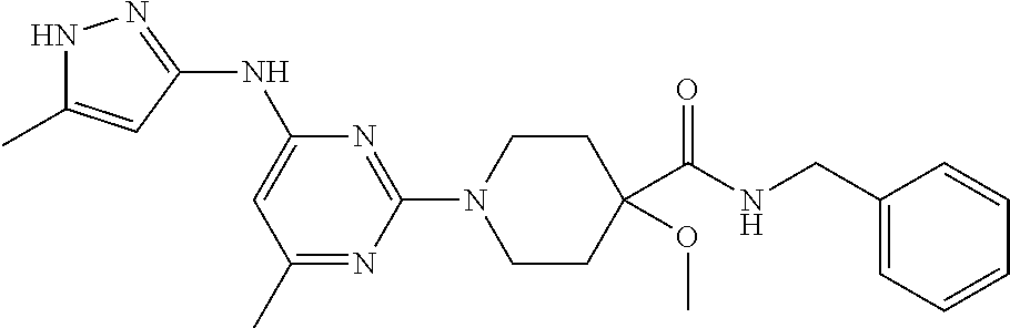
N1C(C)=CC(NC2=CC(C)=NC(N3CCC(OC)(C(NCC4=CC=CC=C4)=O)CC3)=N2)=N1
